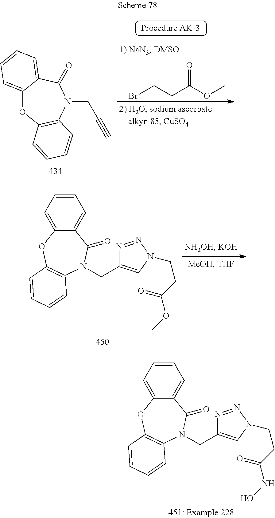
BrCCC(OC)=O.C12=CC=CC=C1C(=O)N(CC#C)C1=C(O2)C=CC=C1.C1=CC=C2C(=C1)C(=O)N(CC1=CN(CCC(=O)OC)N=N1)C1=C(O2)C=CC=C1.C1=CC=C2C(=C1)C(=O)N(CC1=CN(CCC(=O)NO)N=N1)C1=C(O2)C=CC=C1
